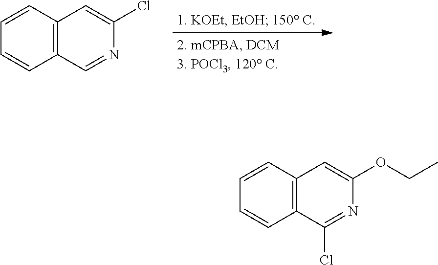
C12=C(C=CC=C1)C=C(Cl)N=C2.C12=C(C=CC=C1)C=C(OCC)N=C2Cl
